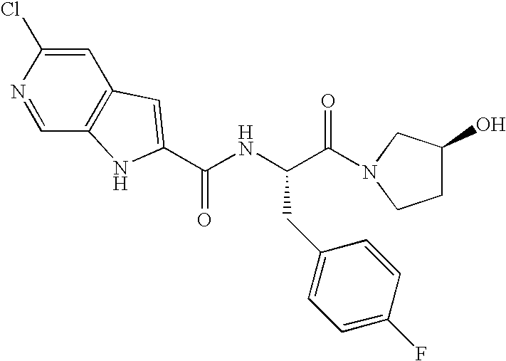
C(NC(C(=O)N1CC(O)CC1)CC1=CC=C(F)C=C1)(=O)C1=CC2=C(C=NC(Cl)=C2)N1
